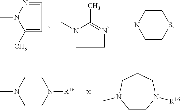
C1=NN(C)C(C)=C1.C1N=C(C)N(C)C1.C1CSCCN1C.C1CN([R16])CCN1C.C1CN([R16])CCCN1C
